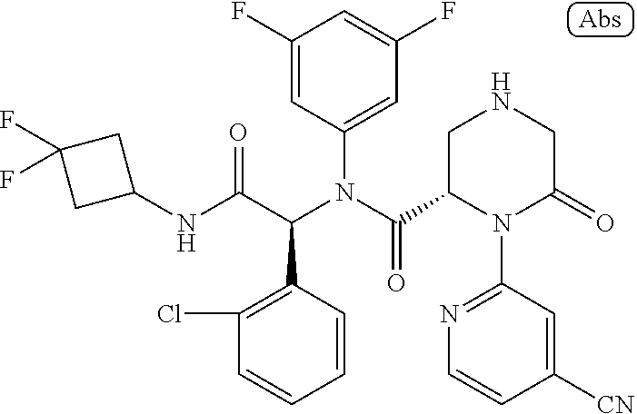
C1(NC(C(N(C(=O)C2N(C3=NC=CC([CN])=C3)C(=O)CNC2)C2=CC(F)=CC(F)=C2)C2=C(Cl)C=CC=C2)=O)CC(F)(F)C1
